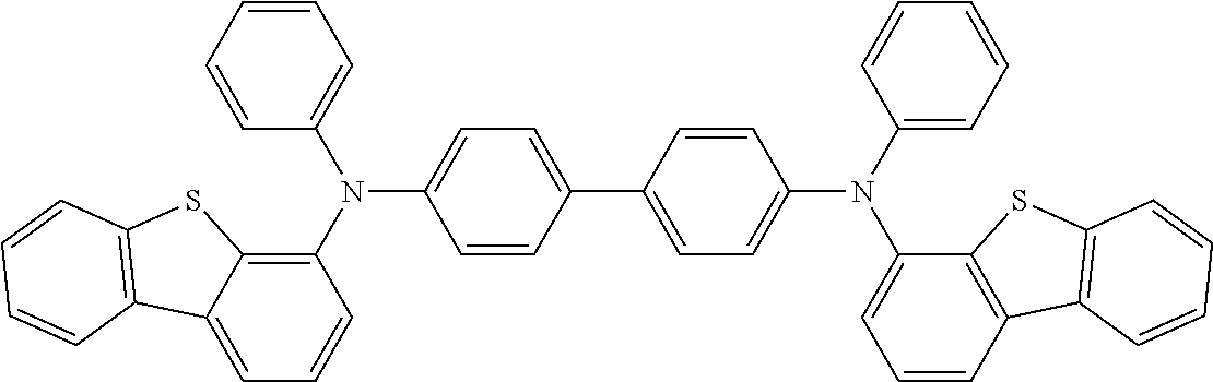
C1(N(C2=CC=CC=C2)C2=CC=C(C3=CC=C(N(C4=CC=CC5=C4SC4=C5C=CC=C4)C4=CC=CC=C4)C=C3)C=C2)=C2C(=CC=C1)C1=C(S2)C=CC=C1
